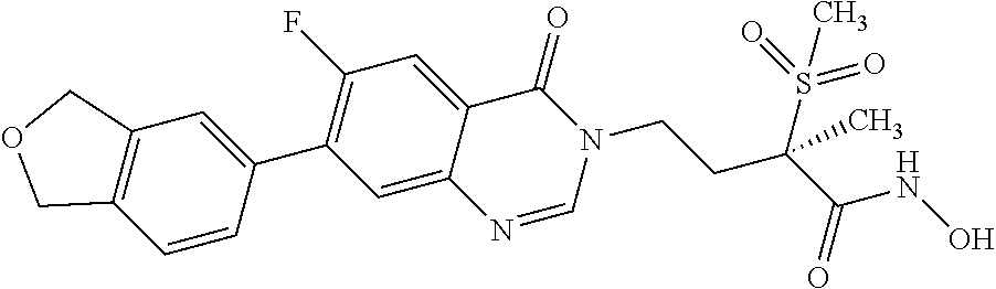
C1(F)=C(C2=CC3=C(C=C2)COC3)C=C2C(=C1)C(=O)N(CCC(C(NO)=O)(S(=O)(=O)C)C)C=N2
